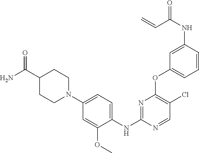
C1(OC2=C(Cl)C=NC(NC3=CC=C(N4CCC(C(N)=O)CC4)C=C3OC)=N2)=CC=CC(NC(=O)C=C)=C1
